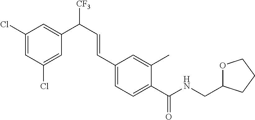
C1(C(=O)NCC2OCCC2)=CC=C(C=CC(C2=CC(Cl)=CC(Cl)=C2)[CF3])C=C1C
